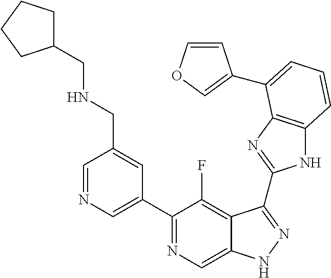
C1=NC=C(C2=NC=C3C(=C2F)C(C2=NC4=C(N2)C=CC=C4C2=COC=C2)=NN3)C=C1CNCC1CCCC1
